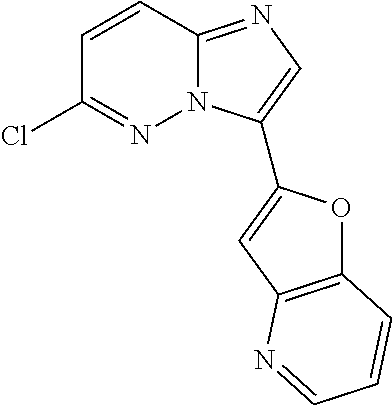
C1(Cl)=NN2C(=NC=C2C2=CC3=C(O2)C=CC=N3)C=C1
